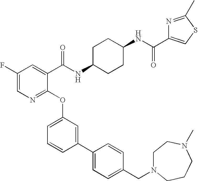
C1(F)=CN=C(OC2=CC=CC(C3=CC=C(CN4CCN(C)CCC4)C=C3)=C2)C(C(NC2CCC(NC(=O)C3=CSC(C)=N3)CC2)=O)=C1
